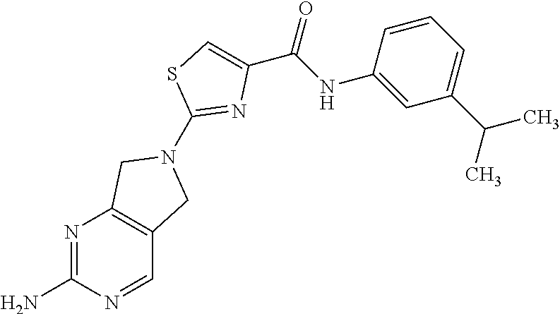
N1=C(N)N=CC2=C1CN(C1=NC(C(NC3=CC(C(C)C)=CC=C3)=O)=CS1)C2
